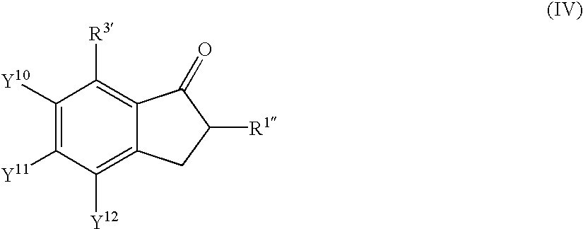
C1([Y10])=C([Y11])C([Y12])=C2C(=C1[R3])C(=O)C([R1])C2
